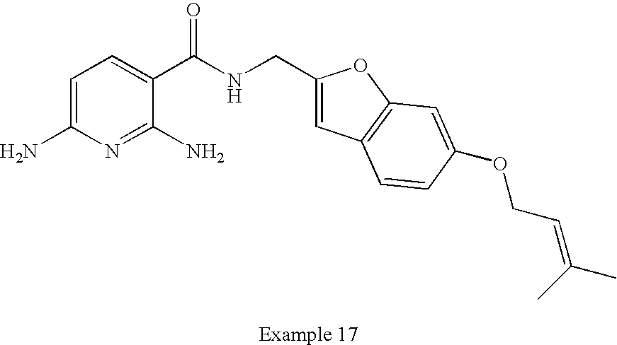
C1=C(N)N=C(N)C(C(NCC2=CC3=C(O2)C=C(OCC=C(C)C)C=C3)=O)=C1
